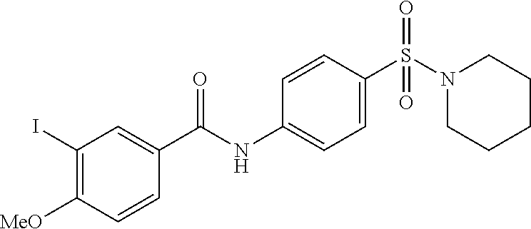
C1=CC(S(N2CCCCC2)(=O)=O)=CC=C1NC(=O)C1=CC(I)=C([MeO])C=C1
